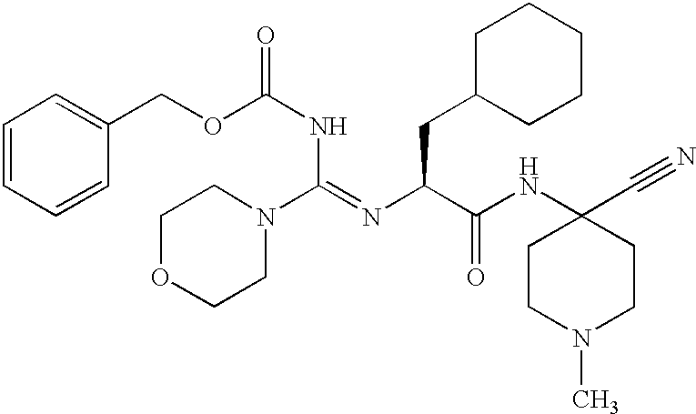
C1OCCN(C(=NC(C(NC2(C#N)CCN(C)CC2)=O)CC2CCCCC2)NC(OCC2=CC=CC=C2)=O)C1
